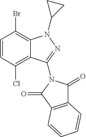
C1=CC(Cl)=C2C(=C1Br)N(C1CC1)N=C2N1C(=O)C2=C(C1=O)C=CC=C2
